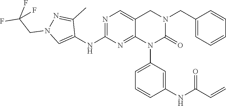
C1(CN2CC3=CN=C(NC4=CN(CC(F)(F)F)N=C4C)N=C3N(C3=CC=CC(NC(C=C)=O)=C3)C2=O)=CC=CC=C1
